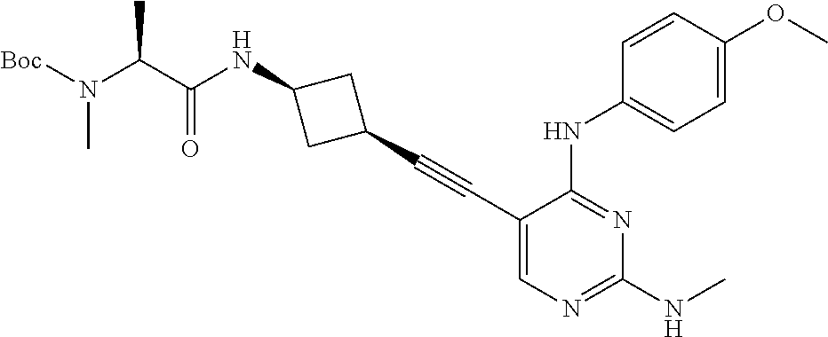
C1(C#CC2CC(NC(C(N([Boc])C)C)=O)C2)=CN=C(NC)N=C1NC1=CC=C(OC)C=C1
